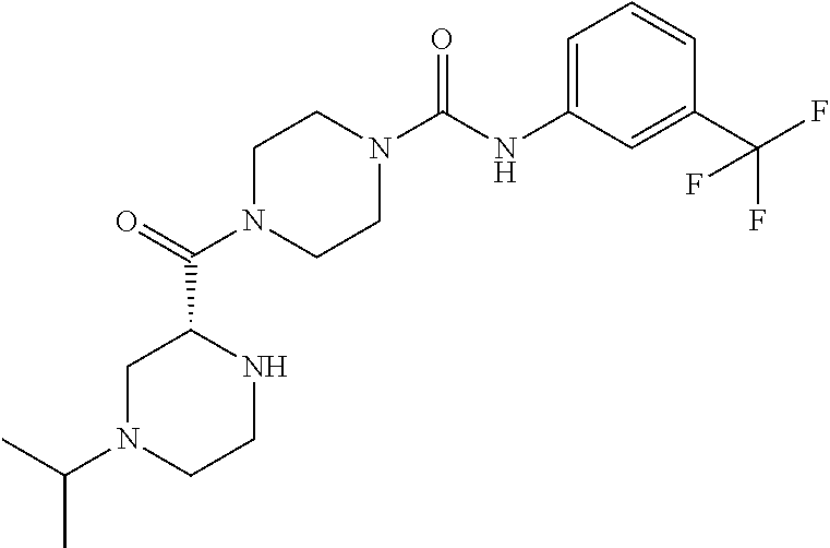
C1N(C(C2CN(C(C)C)CCN2)=O)CCN(C(NC2=CC=CC(C(F)(F)F)=C2)=O)C1
